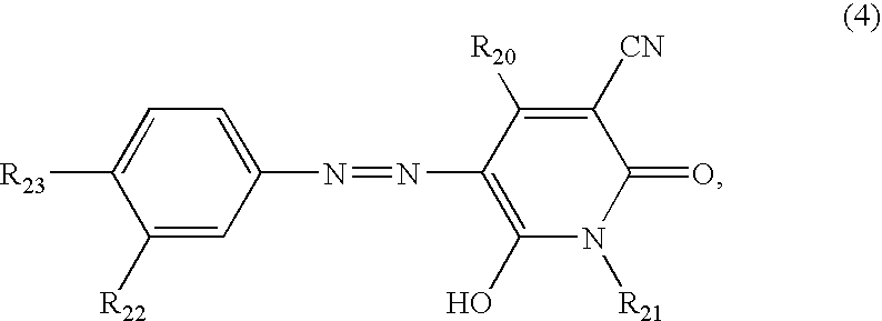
C1([R22])=CC(N=NC2=C(O)N([R21])C(=O)C([CN])=C2[R20])=CC=C1[R23]
